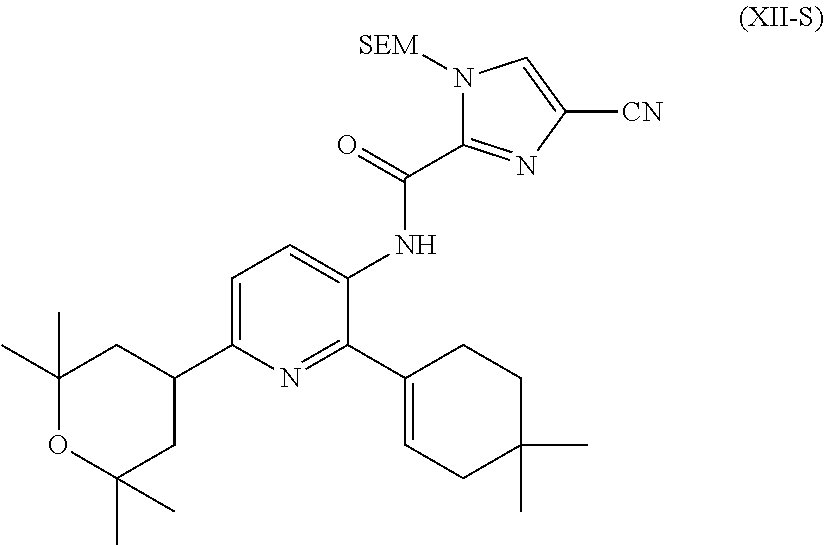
C1(C)(C)OC(C)(C)CC(C2=CC=C(NC(C3=NC([CN])=CN3[SEM])=O)C(C3=CCC(C)(C)CC3)=N2)C1
